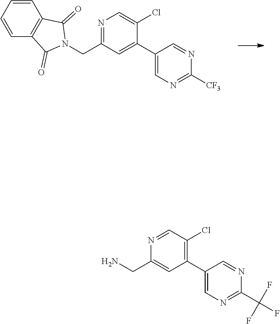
C1(C2=CC(CN3C(=O)C4=C(C3=O)C=CC=C4)=NC=C2Cl)=CN=C([CF3])N=C1.C1(C2=C(Cl)C=NC(CN)=C2)=CN=C(C(F)(F)F)N=C1
